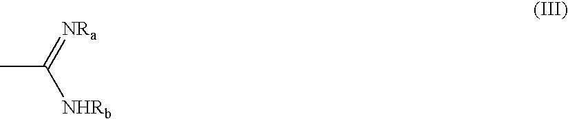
CC(=[NRa])[NHRb]
